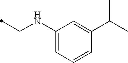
C1(NCC)=CC=CC(C(C)C)=C1
